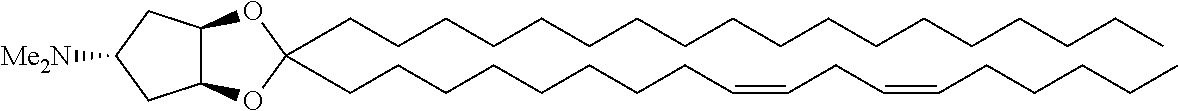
C12C(OC(CCCCCCCCC=CCC=CCCCCC)(CCCCCCCCCCCCCCCCCC)O1)CC([Me2N])C2
